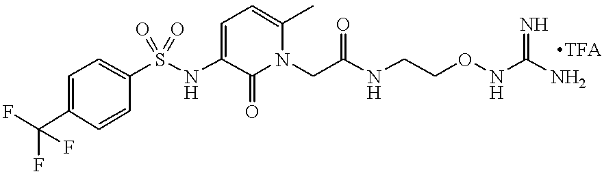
C1=CC(S(NC2=CC=C(C)N(CC(=O)NCCONC(N)=N)C2=O)(=O)=O)=CC=C1C(F)(F)F
